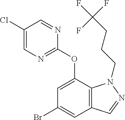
C1(Cl)=CN=C(OC2=CC(Br)=CC3=C2N(CCCC(F)(F)F)N=C3)N=C1
